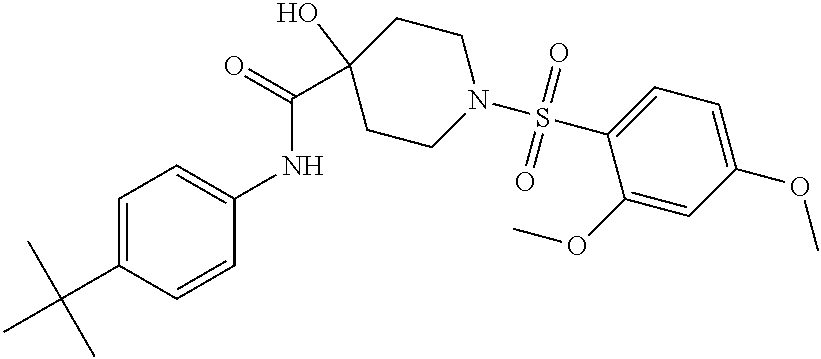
C1=C(C(C)(C)C)C=CC(NC(C2(O)CCN(S(C3=CC=C(OC)C=C3OC)(=O)=O)CC2)=O)=C1
